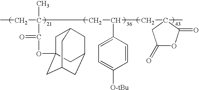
CCC(CC(C1=CC=C([O-tBu])C=C1)CC1(C)C(=O)OC(=O)C1)(C)C(OC12CC3CC(CC(C1)C3)C2)=O
